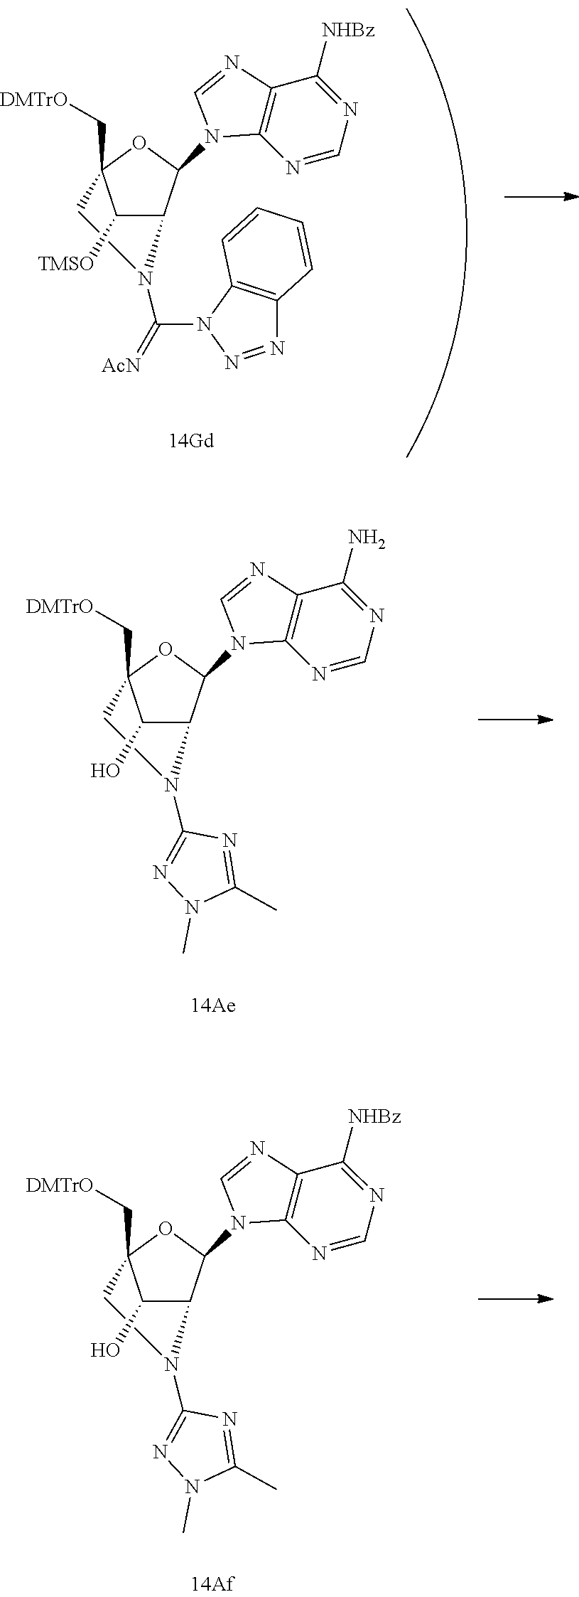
C1([TMSO])C2C(N3C4=C(N=C3)C([NHBz])=NC=N4)OC1(C[DMTrO])CCN2C(=[AcN])N1N=NC2=C1C=CC=C2.C1(O)C2C(N3C4=C(N=C3)C(N)=NC=N4)OC1(C[DMTrO])CCN2C1=NN(C)C(C)=N1.C1(O)C2C(N3C4=C(N=C3)C([NHBz])=NC=N4)OC1(C[DMTrO])CCN2C1=NN(C)C(C)=N1
